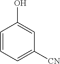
C1=CC=C([CN])C=C1O
